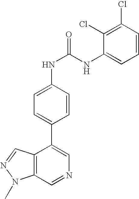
C12=C(C=NC=C1C1=CC=C(NC(=O)NC3=CC=CC(Cl)=C3Cl)C=C1)N(C)N=C2
